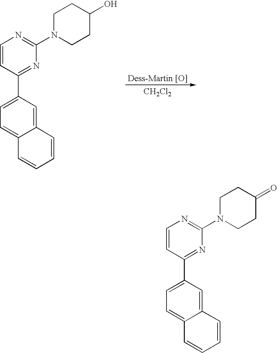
C1=CC(C2=CC=C3C(=C2)C=CC=C3)=NC(N2CCC(O)CC2)=N1.[CH2Cl2].C1=CC(C2=CC=C3C(=C2)C=CC=C3)=NC(N2CCC(=O)CC2)=N1
